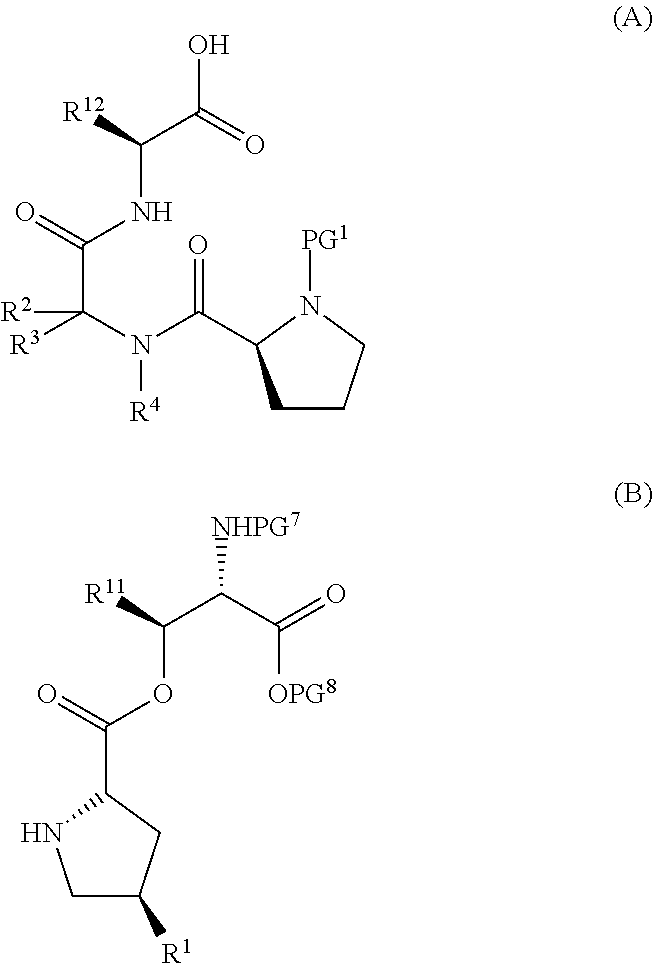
C(NC(=O)C(N([R4])C(=O)C1N([PG1])CCC1)([R3])[R2])(C(=O)O)[R12].C1(C(=O)OC([R11])C(C(=O)[OPG8])[NHPG7])CC([R1])CN1
